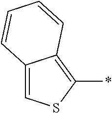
C12=CSC(*)=C1C=CC=C2
